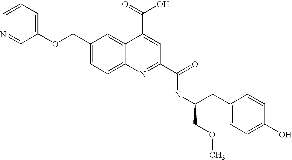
C1=CN=CC(OCC2=CC=C3C(=C2)C(C(=O)O)=CC(C(=O)NC(CC2=CC=C(O)C=C2)COC)=N3)=C1
